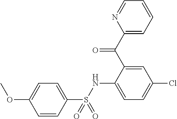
C1=CC(S(NC2=CC=C(Cl)C=C2C(C2=CC=CC=N2)=O)(=O)=O)=CC=C1OC
